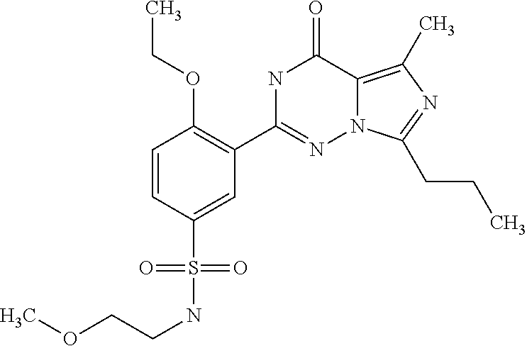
C1=CC(S(=O)(=O)NCCOC)=CC(C2=NN3C(=C(C)N=C3CCC)C(=O)N2)=C1OCC
